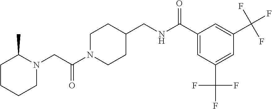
C1N(C(CN2C(C)CCCC2)=O)CCC(CNC(C2=CC(C(F)(F)F)=CC(C(F)(F)F)=C2)=O)C1
